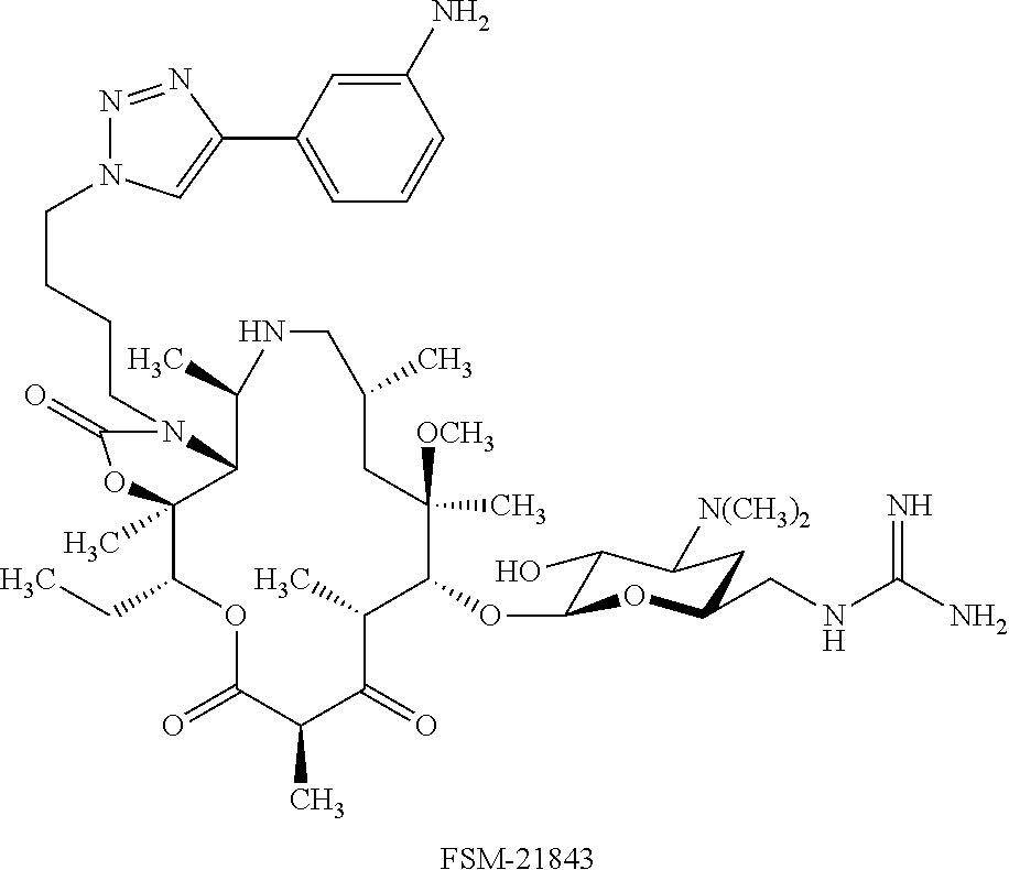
C1(OC2C(O)C([N(CH3)2])CC(CNC(N)=N)O2)C([OCH3])(C)CC(C)CNC(C)C2C(C)(C(CC)OC(=O)C(C)C(=O)C1C)OC(=O)N2CCCCN1N=NC(C2=CC=CC(N)=C2)=C1.[FSM-21843]
